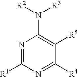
N1=C([R1])N=C([R4])C([R5])=C1N([R3])[R2]
